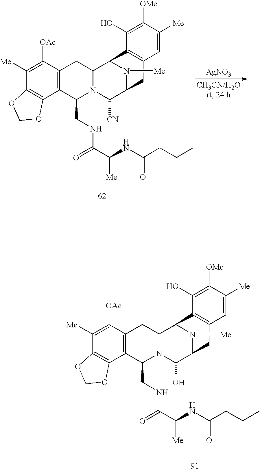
C1([OAc])=C([Me])C2=C(C3=C1CC1N(C3CNC(C(NC(CCC)=O)[Me])=O)C(O)C3N([Me])C1C1=C(C3)C=C([Me])C([OMe])=C1O)OCO2.[AgNO3].C1([OAc])=C([Me])C2=C(C3=C1CC1N(C3CNC(C(NC(CCC)=O)[Me])=O)C([CN])C3N([Me])C1C1=C(C3)C=C([Me])C([OMe])=C1O)OCO2
